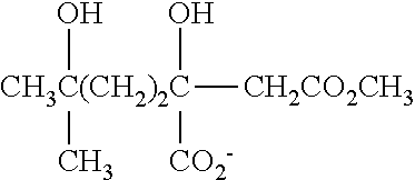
[CH3C(CH2)2C]([CH2CO2CH3])(O)([CO2-])(O)C
